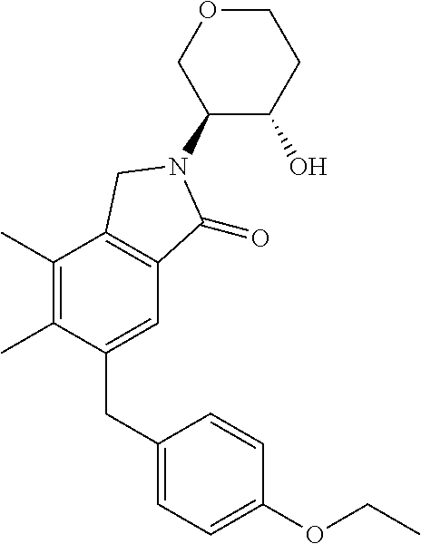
C1(N2C(=O)C3=C(C(C)=C(C)C(CC4=CC=C(OCC)C=C4)=C3)C2)C(O)CCOC1
